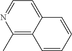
C1(C)=C2C(=CC=N1)C=CC=C2
